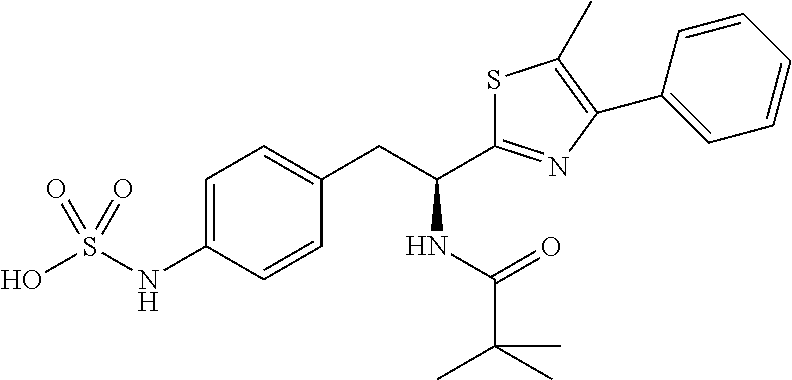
C1=C(NS(O)(=O)=O)C=CC(CC(C2=NC(C3=CC=CC=C3)=C(C)S2)NC(=O)C(C)(C)C)=C1
